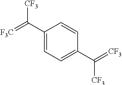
C1(C(=[F3C])[CF3])=CC=C(C(=[CF3])[CF3])C=C1
